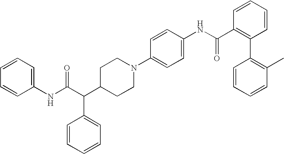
C(C(C1CCN(C2=CC=C(NC(C3=C(C4=C(C)C=CC=C4)C=CC=C3)=O)C=C2)CC1)C1=CC=CC=C1)(NC1=CC=CC=C1)=O
